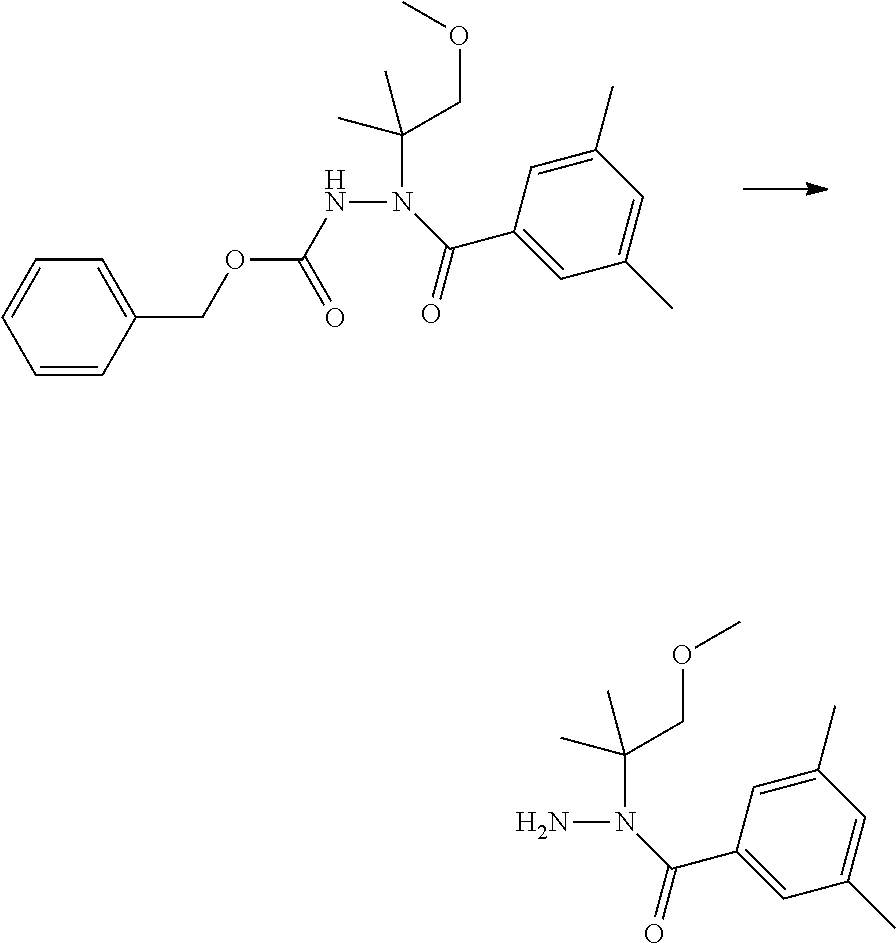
C1(C)=CC(C(N(C(COC)(C)C)NC(OCC2=CC=CC=C2)=O)=O)=CC(C)=C1.C1(C)=CC(C(N(C(COC)(C)C)N)=O)=CC(C)=C1
